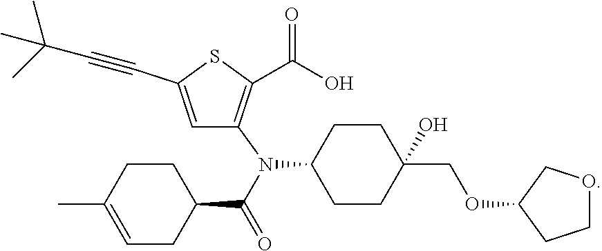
C1=C(C#CC(C)(C)C)SC(C(O)=O)=C1N(C(C1CCC(C)=CC1)=O)C1CCC(COC2CCOC2)(O)CC1
